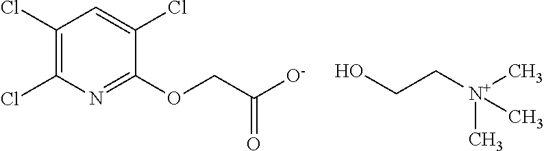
C1(Cl)=C(Cl)N=C(OCC([O-])=O)C(Cl)=C1.C(CO)[N+](C)(C)C
